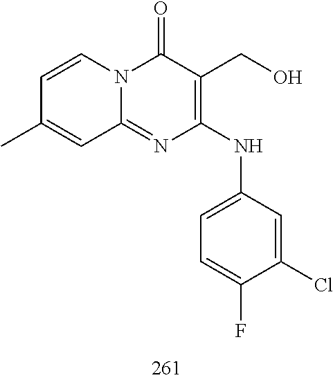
C1=CC(C)=CC2=NC(NC3=CC=C(F)C(Cl)=C3)=C(CO)C(=O)N12
